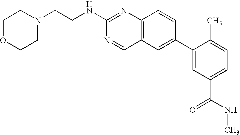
N(C1=NC2=C(C=N1)C=C(C1=CC(C(NC)=O)=CC=C1C)C=C2)CCN1CCOCC1
